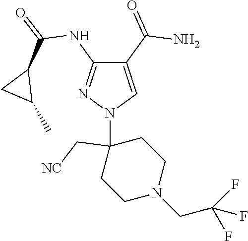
C1(C(=O)N)=CN(C2(C[NC])CCN(CC(F)(F)F)CC2)N=C1NC(=O)C1CC1C
